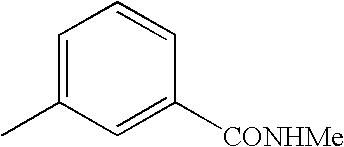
C1=C(C)C=C([CONHMe])C=C1
